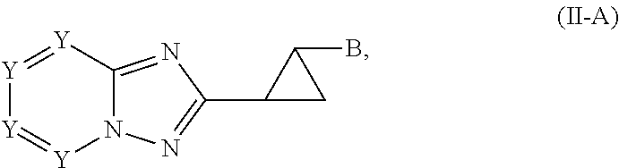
[Y]1=[Y]C2=NC(C3CC3B)=NN2[Y]=[Y]1
